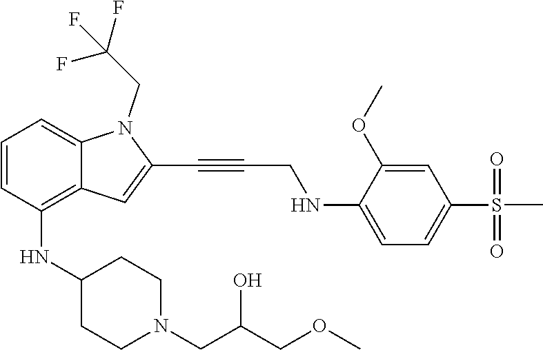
C(C(COC)O)N1CCC(NC2=C3C(=CC=C2)N(CC(F)(F)F)C(C#CCNC2=CC=C(S(C)(=O)=O)C=C2OC)=C3)CC1
